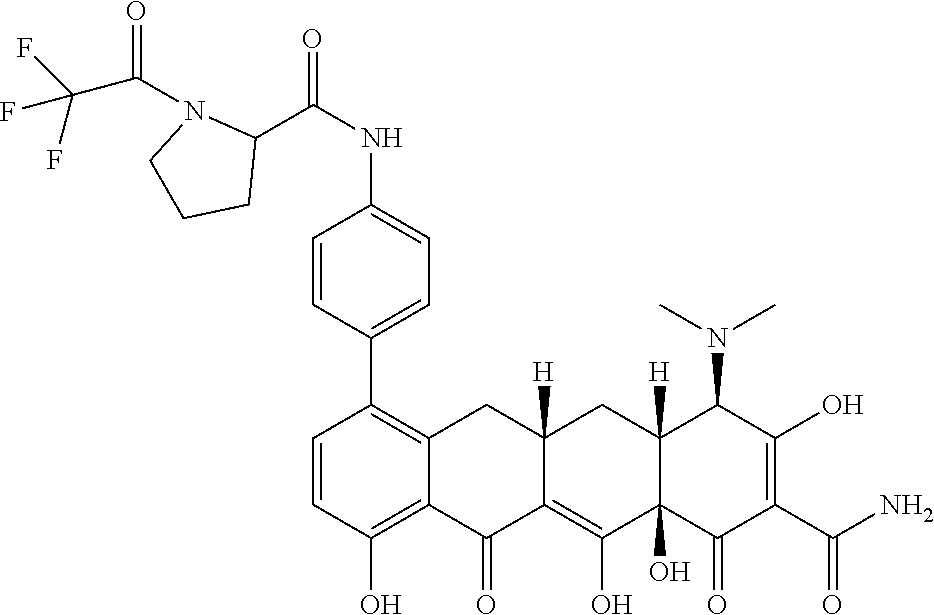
C1=CC(O)=C2C(=C1C1=CC=C(NC(C3N(C(C(F)(F)F)=O)CCC3)=O)C=C1)CC1([H])C(=C(O)C3(O)C([H])(C1)C(N(C)C)C(O)=C(C(N)=O)C3=O)C2=O
